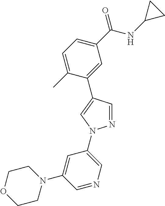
C1=C(C)C(C2=CN(C3=CN=CC(N4CCOCC4)=C3)N=C2)=CC(C(NC2CC2)=O)=C1
